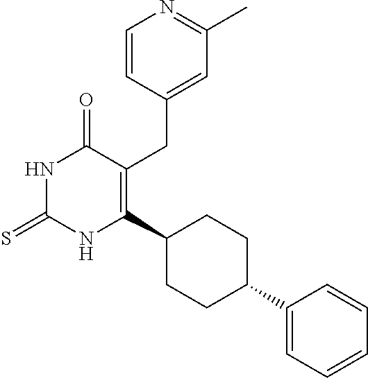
C1=CC(CC2=C(C3CCC(C4=CC=CC=C4)CC3)NC(=S)NC2=O)=CC(C)=N1
